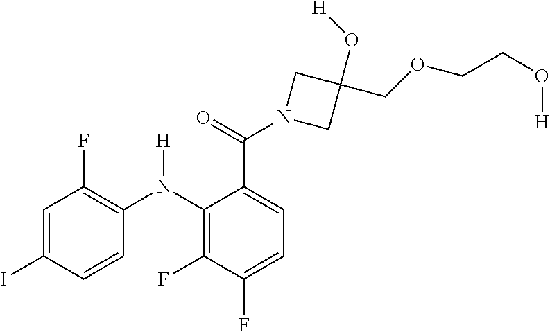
C1=C(I)C=CC(N(C2=C(F)C(F)=CC=C2C(=O)N2CC(O[H])(COCCO[H])C2)[H])=C1F
